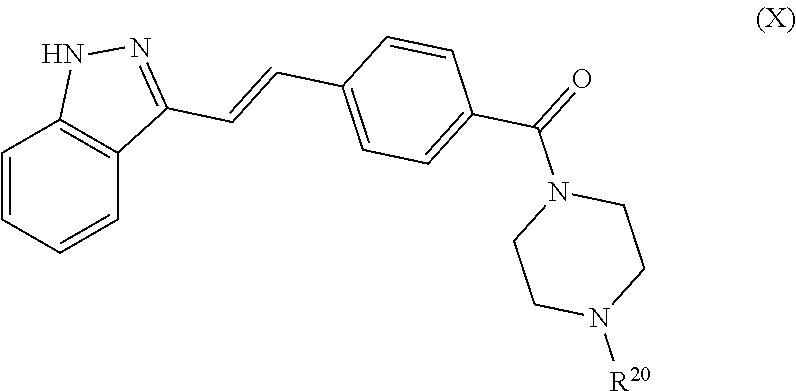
C1=CC=CC2=C1NN=C2C=CC1=CC=C(C(=O)N2CCN([R20])CC2)C=C1
